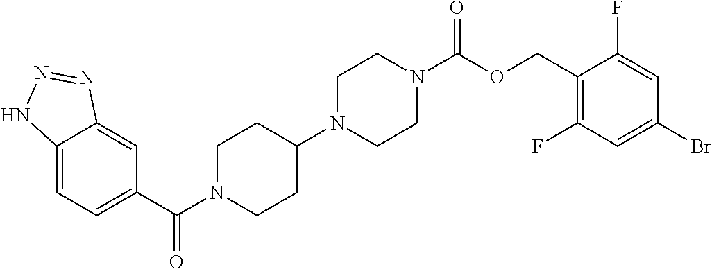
C12=CC=C(C(N3CCC(N4CCN(C(OCC5=C(F)C=C(Br)C=C5F)=O)CC4)CC3)=O)C=C1N=NN2
